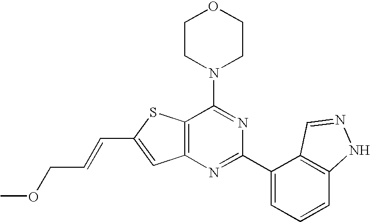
C1CN(C2=NC(C3=CC=CC4=C3C=NN4)=NC3=C2SC(C=CCOC)=C3)CCO1
